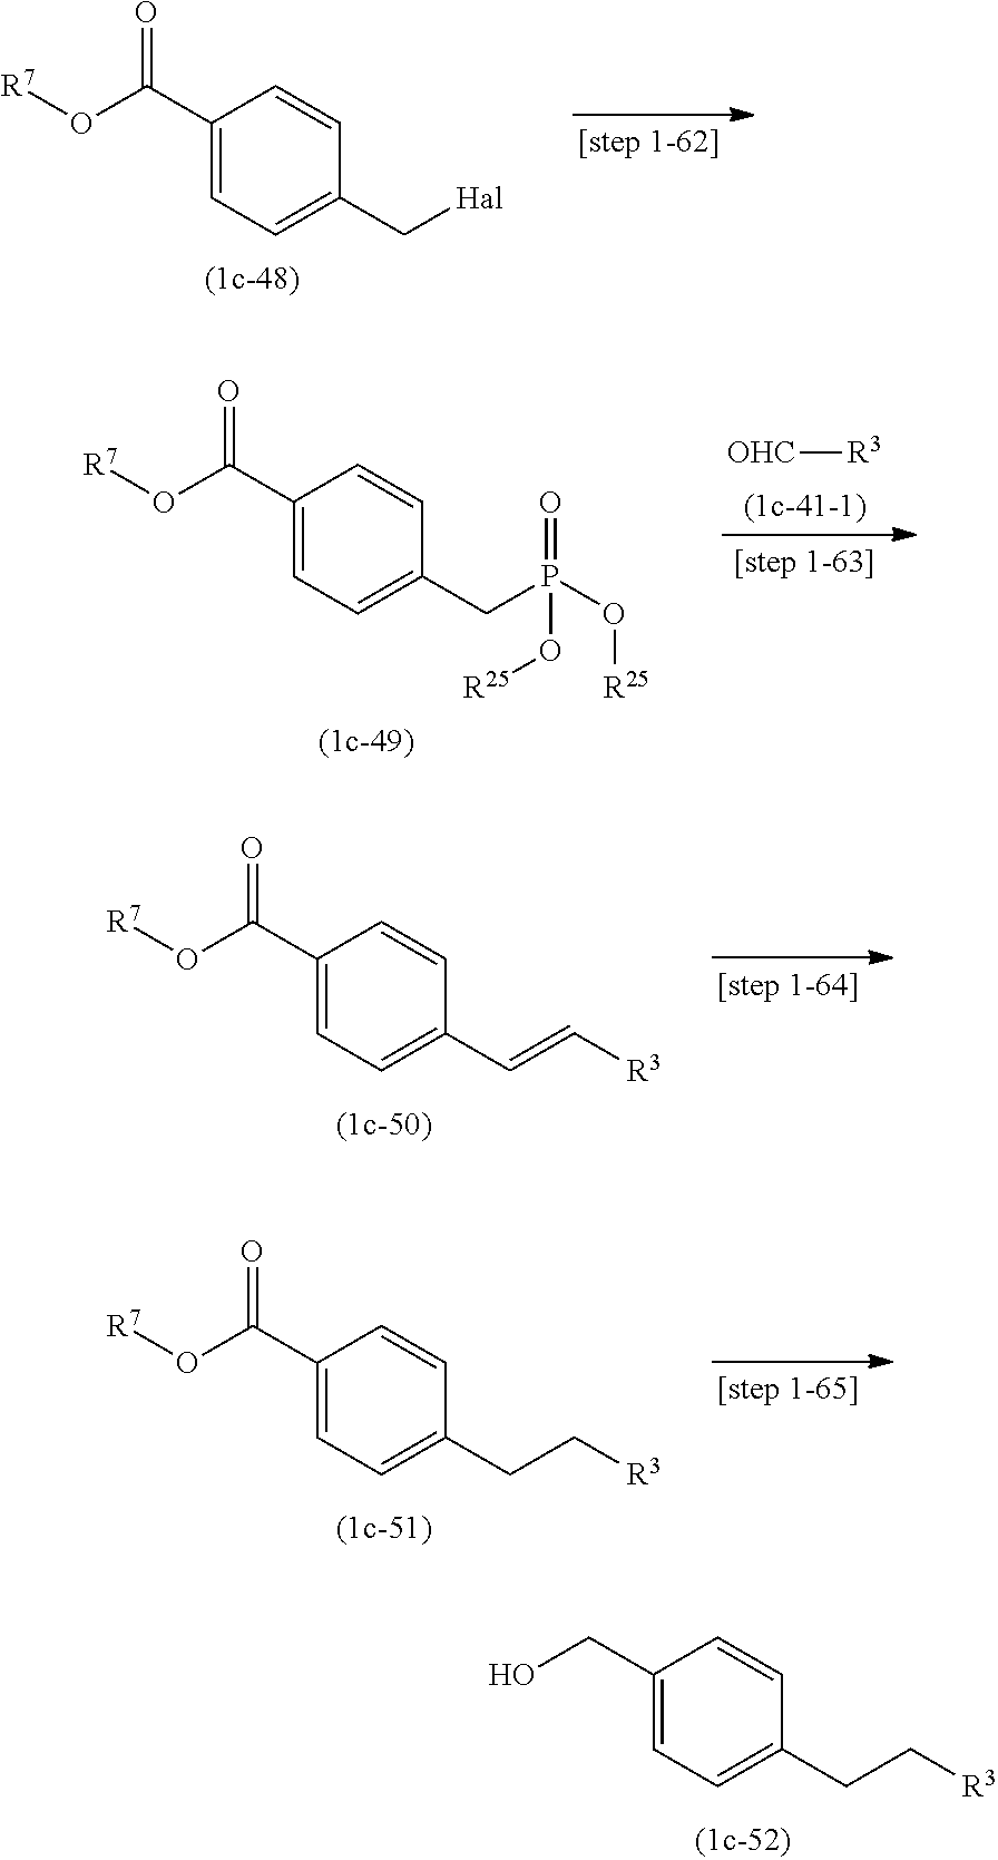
C1(C(O[R7])=O)=CC=C(C[Hal])C=C1.[OHC][R3].C1(C(O[R7])=O)=CC=C(CP(O[R25])(=O)O[R25])C=C1.C1(C(O[R7])=O)=CC=C(C=C[R3])C=C1.C1(C(O[R7])=O)=CC=C(CC[R3])C=C1.C1(CO)=CC=C(CC[R3])C=C1
